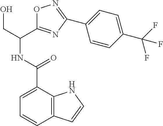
C1=C(C(=O)NC(CO)C2=NC(C3=CC=C(C(F)(F)F)C=C3)=NO2)C2=C(C=C1)C=CN2
